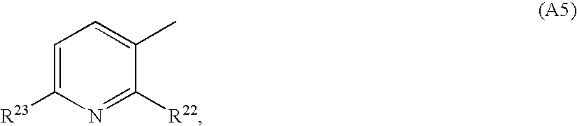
C1=C([R23])N=C([R22])C(C)=C1
